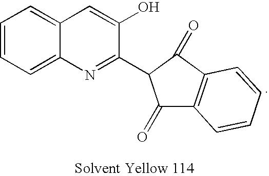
C1(=O)C2=C(C(=O)C1C1=NC3=CC=CC=C3C=C1O)C=CC=C2
